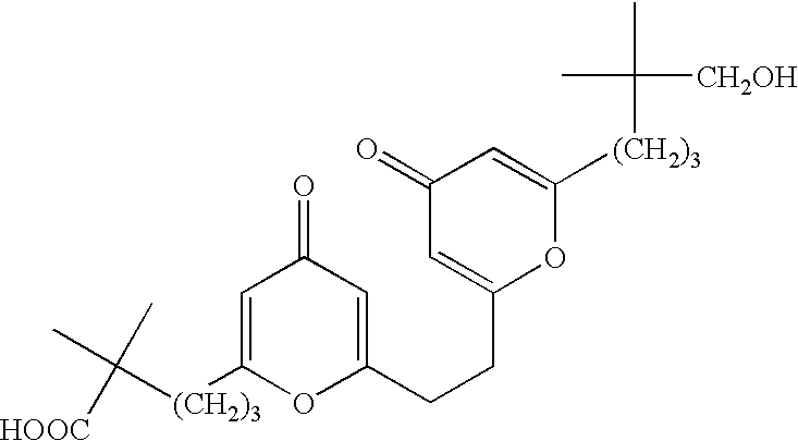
CC([(CH2)3]C1=CC(=O)C=C(CCC2=CC(=O)C=C([(CH2)3]C(C)([CH2OH])C)O2)O1)(C)[HOOC]
